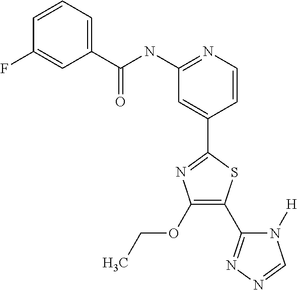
C1(C(NC2=NC=CC(C3=NC(OCC)=C(C4=NN=CN4[H])S3)=C2)=O)=CC=CC(F)=C1
